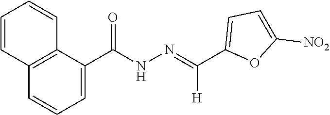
C1(C(NN=C(C2=CC=C([NO2])O2)[H])=O)=CC=CC2=C1C=CC=C2
